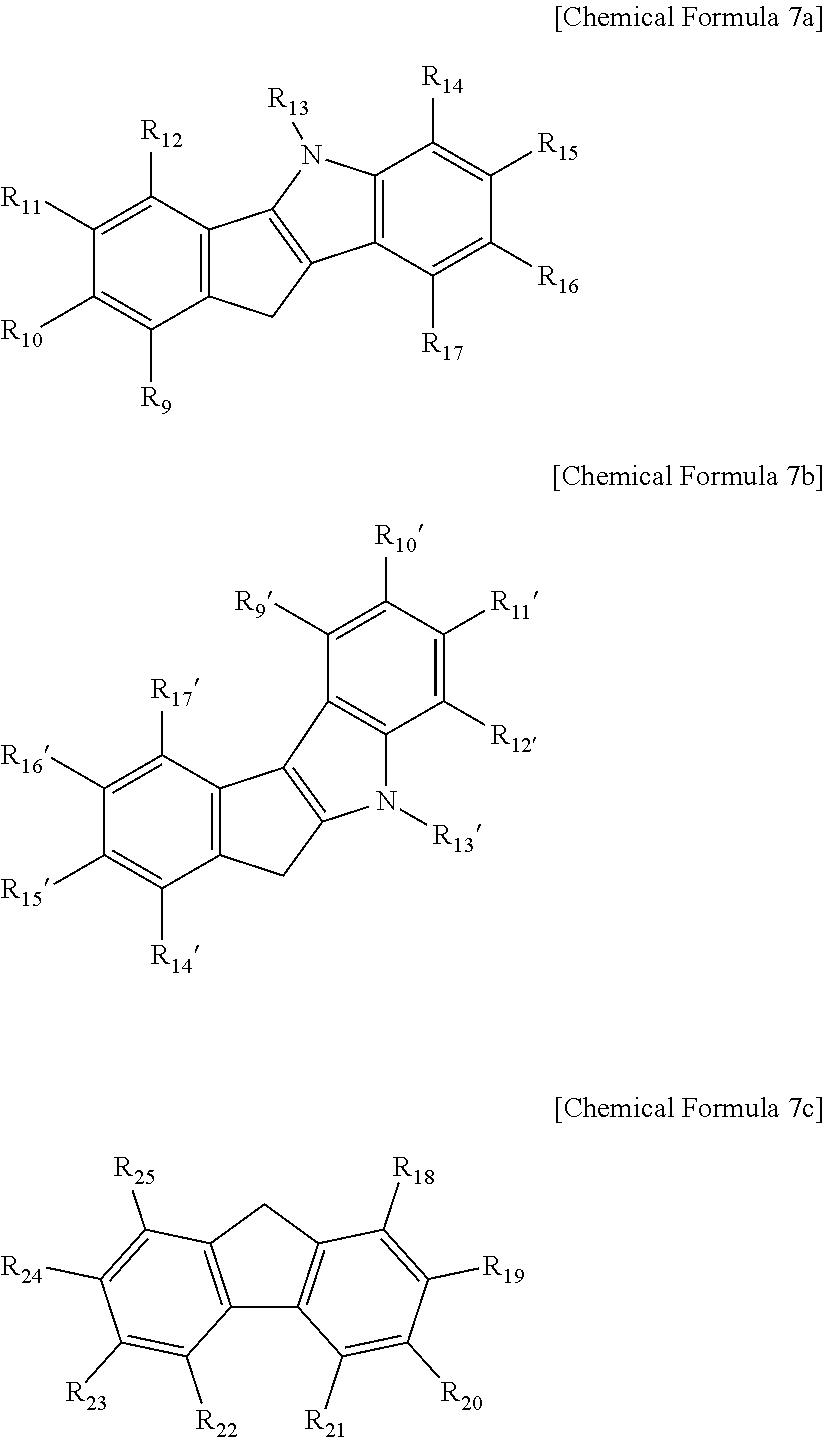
C1([R11])=C([R12])C2=C(C([R9])=C1[R10])CC1=C2N([R13])C2=C1C([R17])=C([R16])C([R15])=C2[R14].C1([R16])=C([R17])C2=C(C([R14])=C1[R15])CC1=C2C2=C(N1[R13])C([R12])=C([R11])C([R10])=C2[R9].C12=C(CC3=C1C([R21])=C([R20])C([R19])=C3[R18])C([R25])=C([R24])C([R23])=C2[R22]
